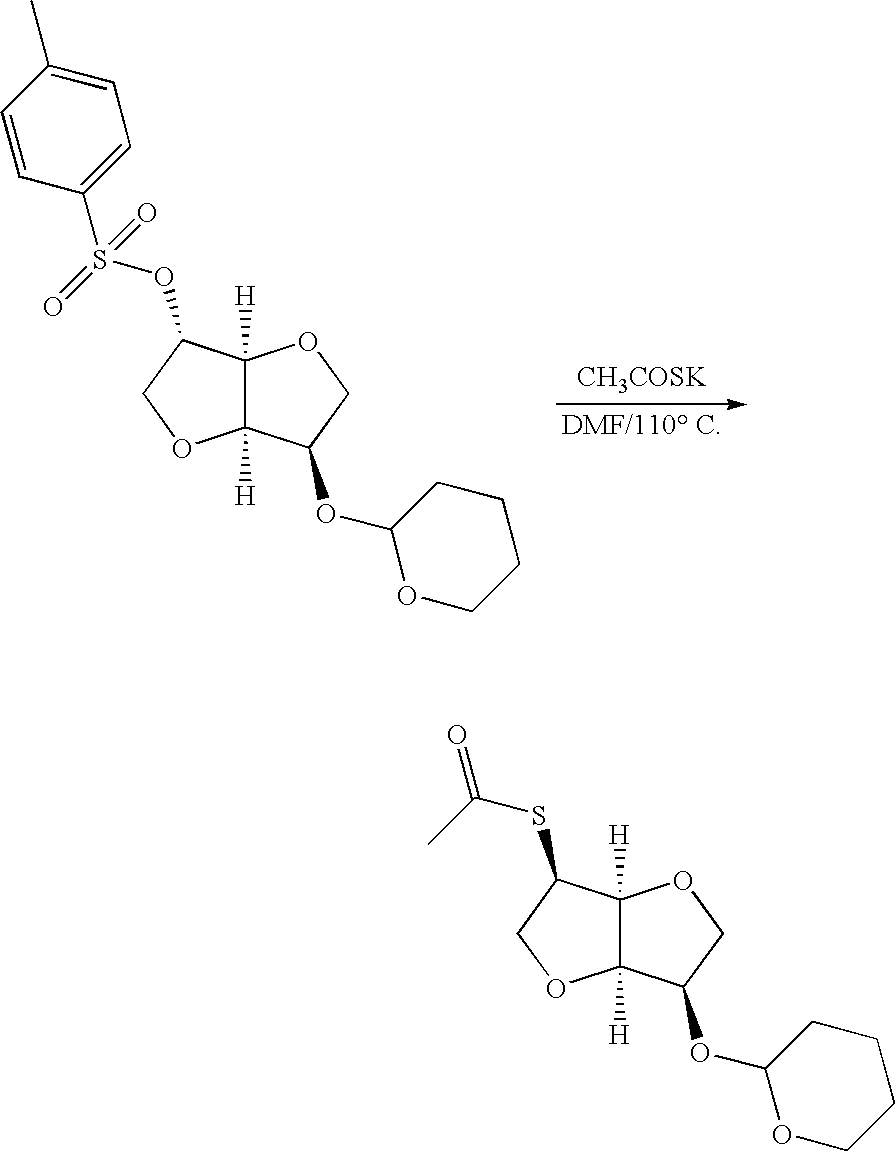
C12([H])C([H])(OCC1OC1OCCCC1)C(OS(C1=CC=C(C)C=C1)(=O)=O)CO2.[CH3COSK].C12([H])C([H])(OCC1OC1OCCCC1)C(SC(=O)C)CO2
